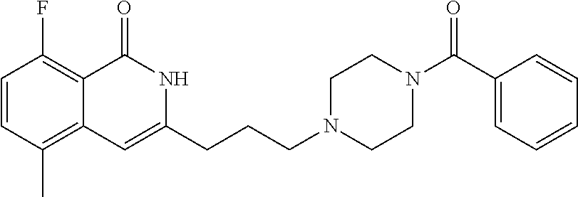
C1=CC(C)=C2C(=C1F)C(=O)NC(CCCN1CCN(C(C3=CC=CC=C3)=O)CC1)=C2
